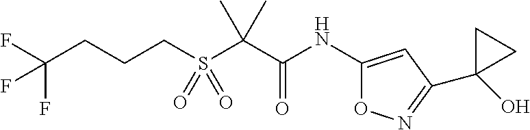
C(CCS(C(C(NC1=CC(C2(O)CC2)=NO1)=O)(C)C)(=O)=O)C(F)(F)F
